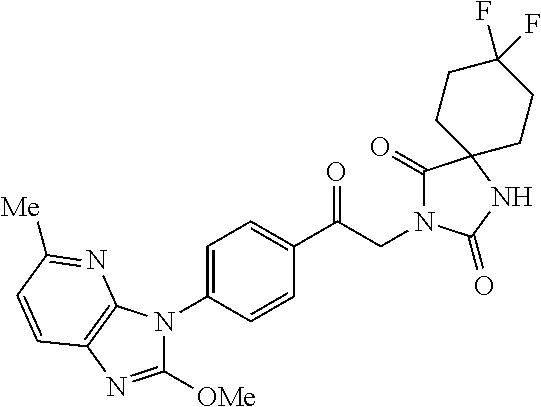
C1(C(CN2C(=O)C3(NC2=O)CCC(F)(F)CC3)=O)=CC=C(N2C([OMe])=NC3=C2N=C([Me])C=C3)C=C1
